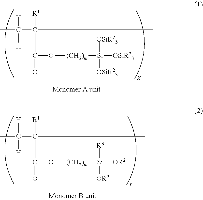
CC(C(C)([R1])C(=O)O[(CH2)m][Si]([OSiR23])([OSiR23])[OSiR23])([H])[H].CC(C(C)([R1])C(=O)O[(CH2)m][Si]([R3])([OR2])[OR2])([H])[H]
